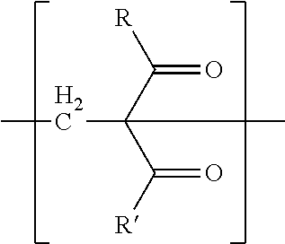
C(=O)([R])C(CC)(C(=O)[R])C
